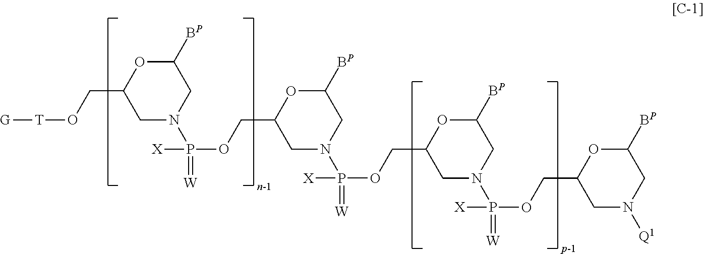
C1([BP])OC(CO[T][G])CN(P(=[W])(OCC2CN(P(OCC3OC([BP])CN(P(=[W])(OCC4CN([Q1])CC([BP])O4)[X])C3)([X])=[W])CC([BP])O2)[X])C1
